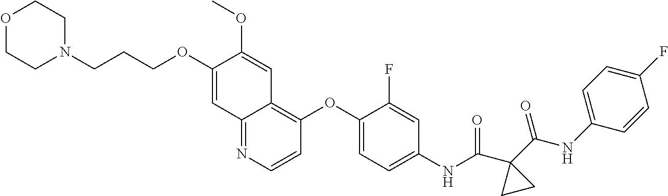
C12=NC=CC(OC3=CC=C(NC(C4(C(NC5=CC=C(F)C=C5)=O)CC4)=O)C=C3F)=C1C=C(OC)C(OCCCN1CCOCC1)=C2
